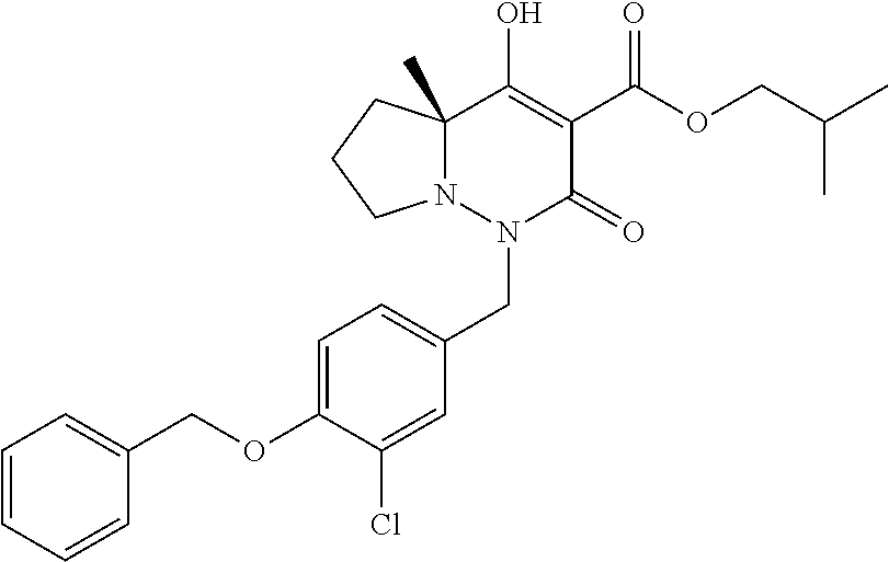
C(OC(=O)C1=C(O)C2(C)N(N(CC3=CC=C(OCC4=CC=CC=C4)C(Cl)=C3)C1=O)CCC2)C(C)C
